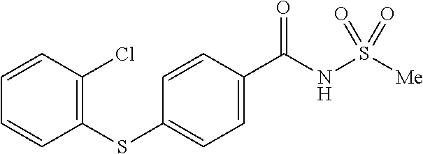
C1(SC2=CC=C(C(NS([Me])(=O)=O)=O)C=C2)=C(Cl)C=CC=C1
